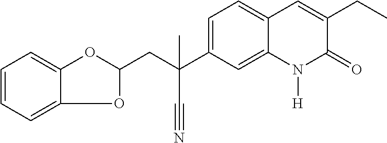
C(C1OC2=CC=CC=C2O1)C(C#N)(C1=CC=C2C(=C1)N([H])C(=O)C(CC)=C2)C
